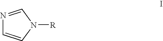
N1=CN([R])C=C1
